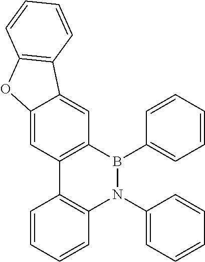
C12=C(B(C3=CC=CC=C3)N(C3=CC=CC=C3)C3=C1C=CC=C3)C=C1C(=C2)OC2=C1C=CC=C2
